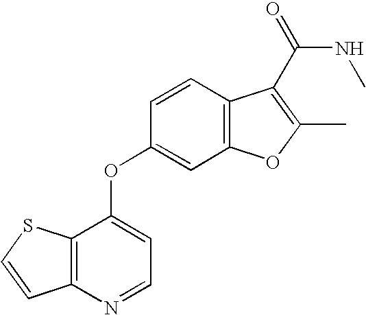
C1=CC2=C(S1)C(OC1=CC3=C(C=C1)C(C(NC)=O)=C(C)O3)=CC=N2
